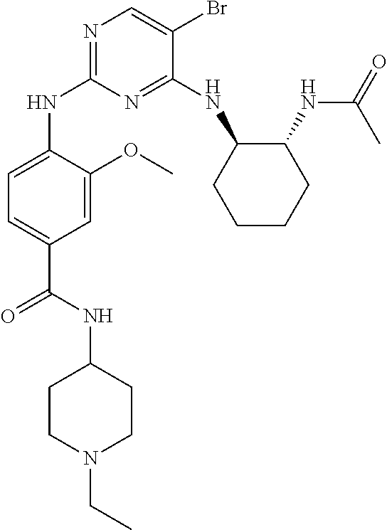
N1=C(NC2CCCCC2NC(=O)C)C(Br)=CN=C1NC1=CC=C(C(NC2CCN(CC)CC2)=O)C=C1OC
